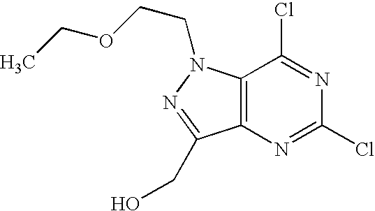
C12=C(N=C(Cl)N=C1Cl)C(CO)=NN2CCOCC
